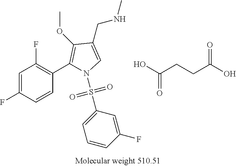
C1=C(F)C=CC(C2=C(OC)C(CNC)=CN2S(=O)(C2=CC=CC(F)=C2)=O)=C1F.O=C(O)CCC(O)=O
